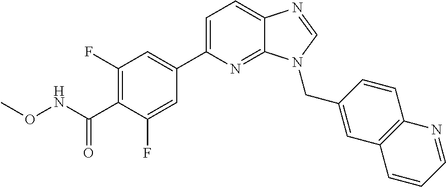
C1(C2=CC=C3C(=N2)N(CC2=CC4=C(C=C2)N=CC=C4)C=N3)=CC(F)=C(C(NOC)=O)C(F)=C1
